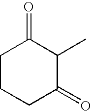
C1CCC(=O)C(C)C1=O
